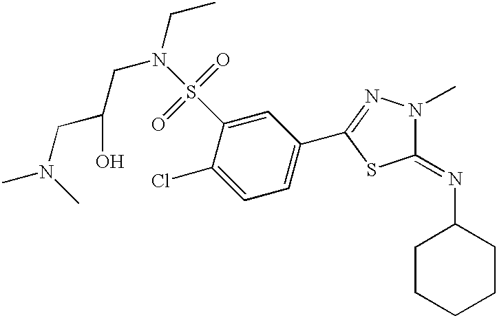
CN(CC(CN(CC)S(C1=CC(C2=NN(C)C(=NC3CCCCC3)S2)=CC=C1Cl)(=O)=O)O)C
